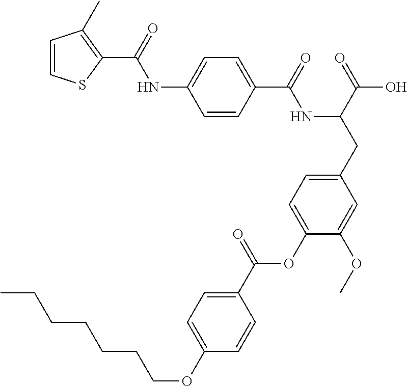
C1=CC(C(=O)NC(CC2=CC=C(OC(C3=CC=C(OCCCCCCC)C=C3)=O)C(OC)=C2)C(=O)O)=CC=C1NC(=O)C1=C(C)C=CS1
